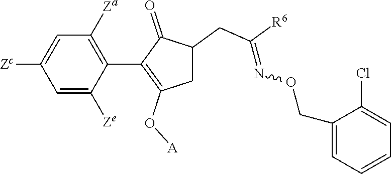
C1=C([Ze])C(C2=C(O[A])CC(CC([R6])=NOCC3=CC=CC=C3Cl)C2=O)=C([Za])C=C1[Zc]
